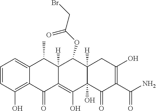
C1=CC(O)=C2C(=C1)C(C)C1([H])C(=C(O)C3(O)C([H])(C1OC(CBr)=O)CC(O)=C(C(N)=O)C3=O)C2=O
